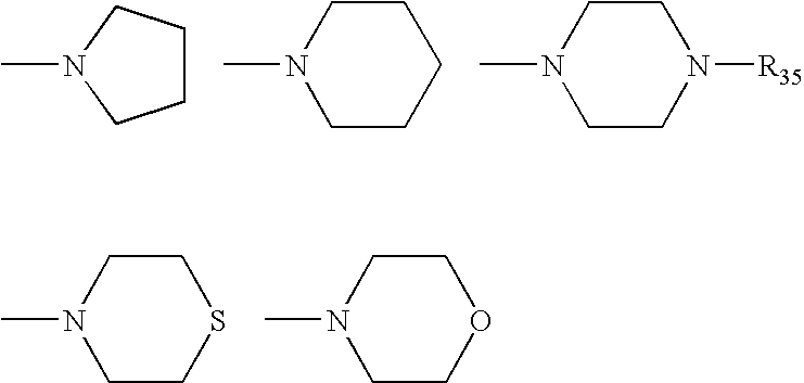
C1CCN(C)C1.N1(C)CCCCC1.N1(C)CCN([R35])CC1.N1(C)CCSCC1.N1(C)CCOCC1
